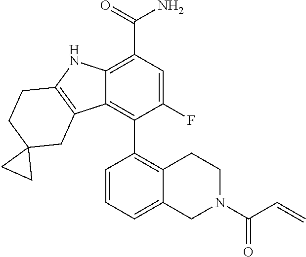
C12=C(C(=O)N)C=C(F)C(C3=C4CCN(C(C=C)=O)CC4=CC=C3)=C1C1=C(N2)CCC2(C1)CC2
